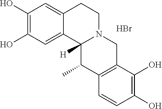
C1(O)=C(O)C=C2C(=C1)CCN1C2([H])C(C)C2=C(C1)C(O)=C(O)C=C2.Br
